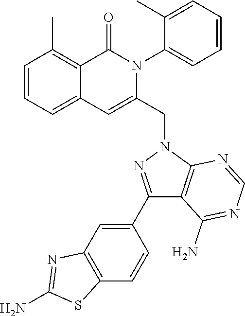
C1=CC=C2C(=C1C)C(=O)N(C1=CC=CC=C1C)C(CN1N=C(C3=CC4=C(C=C3)SC(N)=N4)C3=C1N=CN=C3N)=C2
